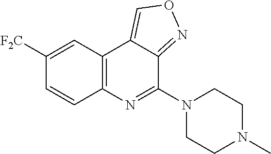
C12=C(C=C([F2C])C=C1)C1=CON=C1C(N1CCN(C)CC1)=N2
